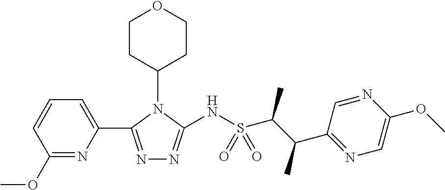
N1=C(C2=CC=CC(OC)=N2)N(C2CCOCC2)C(NS(C(C(C2=NC=C(OC)N=C2)C)C)(=O)=O)=N1
